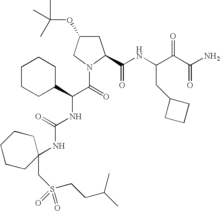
C1C(OC(C)(C)C)CN(C(C(NC(=O)NC2(CS(CCC(C)C)(=O)=O)CCCCC2)C2CCCCC2)=O)C1C(NC(C(C(N)=O)=O)CC1CCC1)=O
